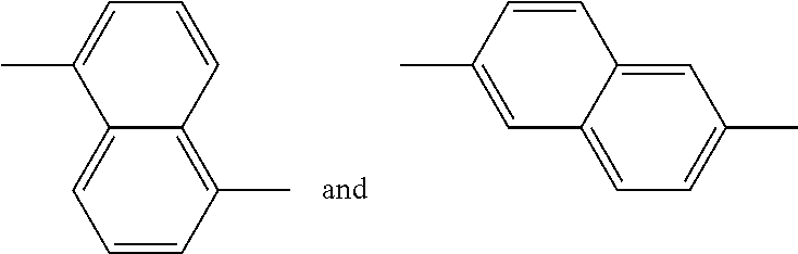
C12=CC=CC(C)=C1C=CC=C2C.C1=C(C)C=CC2=CC(C)=CC=C12
